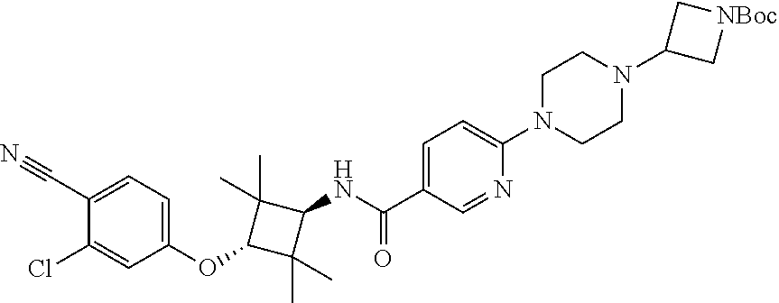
C1=C(C(=O)NC2C(C)(C)C(OC3=CC=C(C#N)C(Cl)=C3)C2(C)C)C=NC(N2CCN(C3C[NBoc]C3)CC2)=C1
